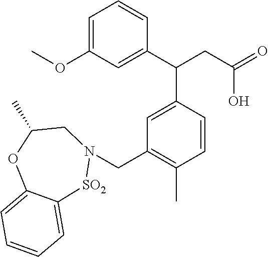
C1=C(OC)C=C(C(CC(=O)O)C2=CC(CN3[SO2]C4=CC=CC=C4OC(C)C3)=C(C)C=C2)C=C1
